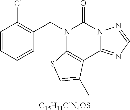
C1=CC=CC(CN2C3=C(C4=NC=NN4C2=O)C(C)=CS3)=C1Cl.[C15H11ClN4OS]
